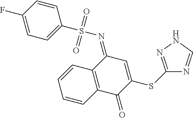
FC1=CC=C(S(N=C2C3=C(C(=O)C(SC4=NNC=N4)=C2)C=CC=C3)(=O)=O)C=C1
